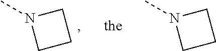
N1(C)CCC1.N1(C)CCC1
